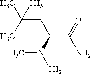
CC(CC(C(N)=O)N(C)C)(C)C
